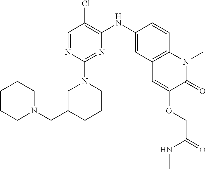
C1=NC(N2CC(CN3CCCCC3)CCC2)=NC(NC2=CC3=C(C=C2)N(C)C(=O)C(OCC(=O)NC)=C3)=C1Cl
